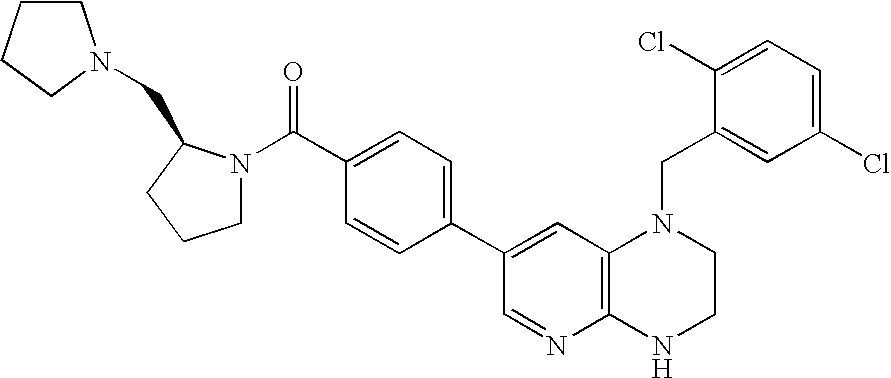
C12=C(NCCN1CC1=CC(Cl)=CC=C1Cl)N=CC(C1=CC=C(C(N3CCCC3CN3CCCC3)=O)C=C1)=C2
